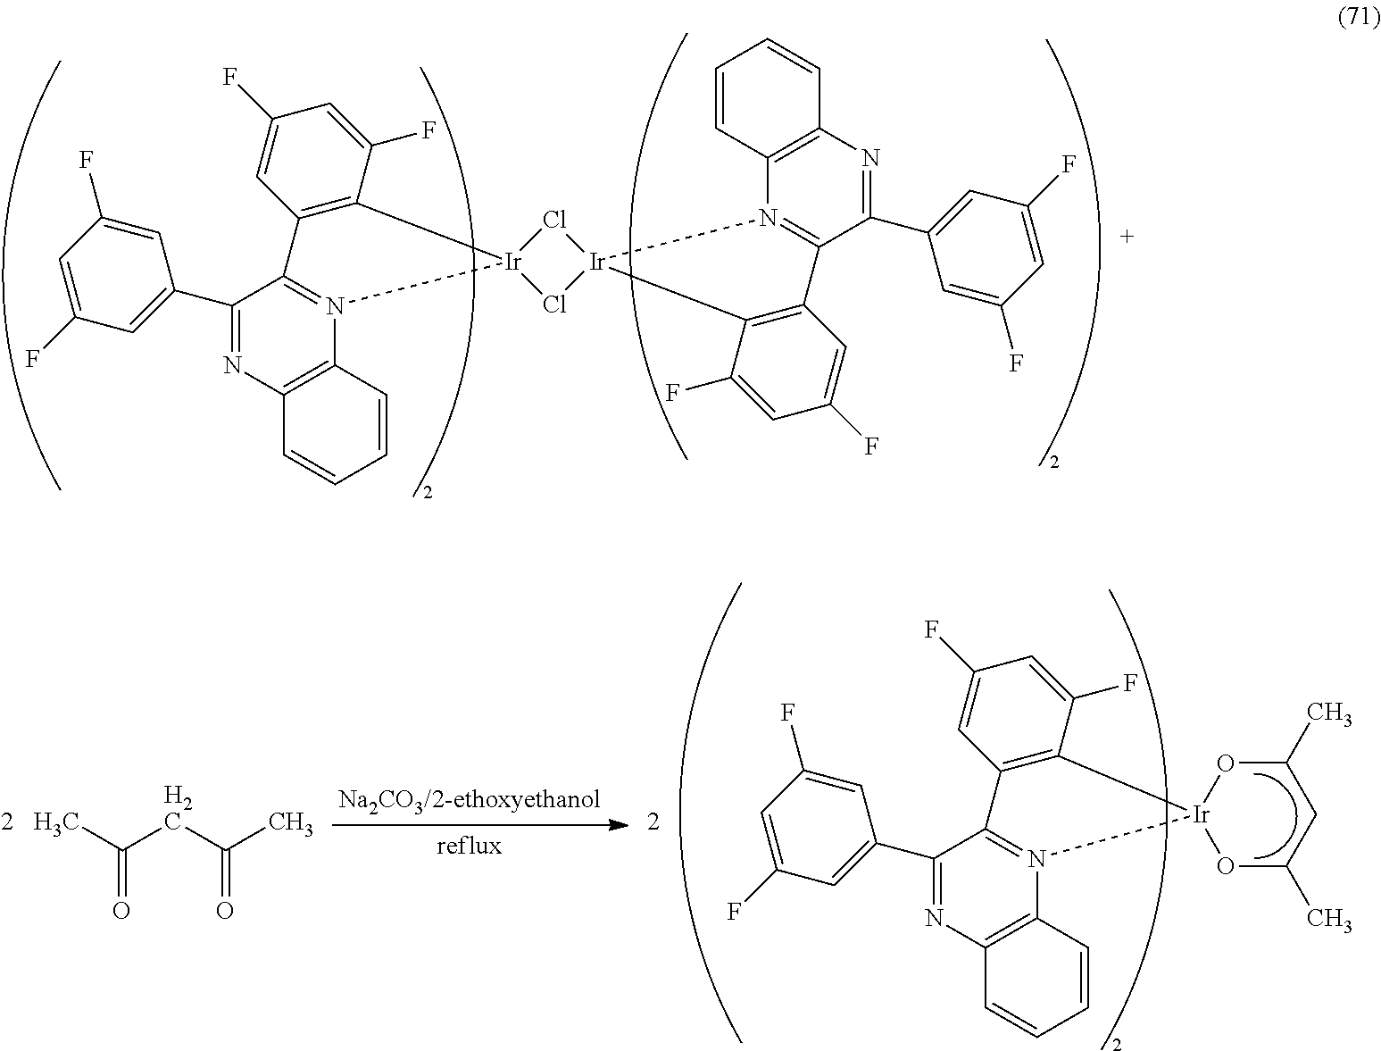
C(=O)(C)CC(C)=O.C1=C(F)C=C(C2=NC3=C(N4=C2C2=C(C(F)=CC(F)=C2)[Ir]42OC(C)CC(C)O2)C=CC=C3)C=C1F.C1=C(F)C=C(C2=NC3=C(N4=C2C2=C(C(F)=CC(F)=C2)[Ir]42Cl[Ir]4(Cl2)N2=C(C(C5=CC(F)=CC(F)=C5)=NC5=C2C=CC=C5)C2=C4C(F)=CC(F)=C2)C=CC=C3)C=C1F
